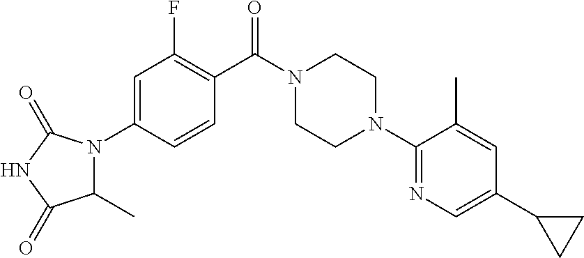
C1=C(N2C(C)C(=O)NC2=O)C=CC(C(N2CCN(C3=NC=C(C4CC4)C=C3C)CC2)=O)=C1F
